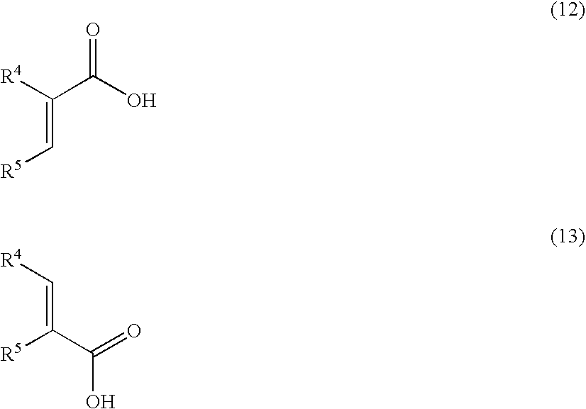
C(=C[R5])(C(O)=O)[R4].C(=C(C(O)=O)[R5])[R4]
